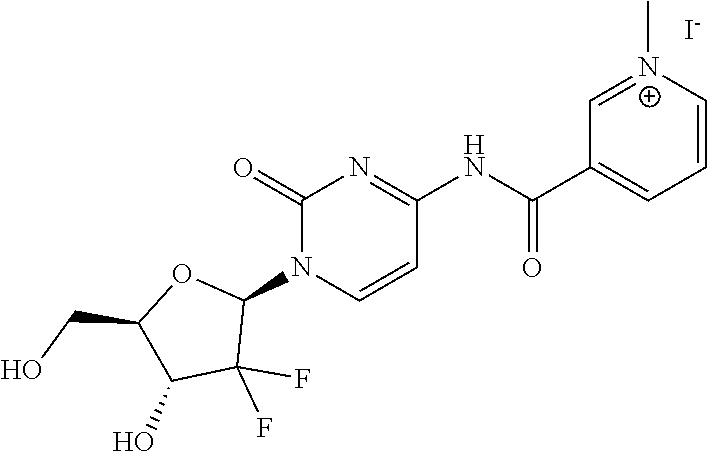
C1(=O)N(C2OC(CO)C(O)C2(F)F)C=CC(NC(=O)C2=CC=C[N+](C)=C2)=N1.[I-]
